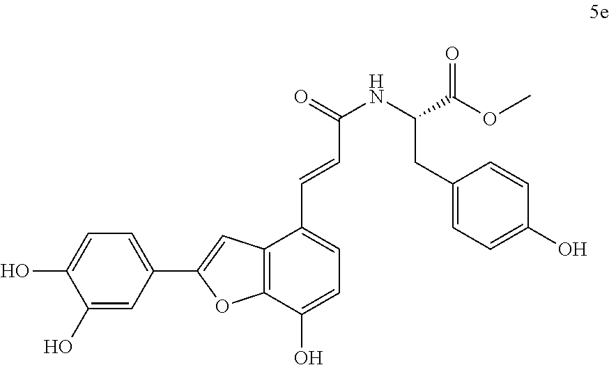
C12=C(C(O)=CC=C1C=CC(NC(C(OC)=O)CC1=CC=C(O)C=C1)=O)OC(C1=CC=C(O)C(O)=C1)=C2
